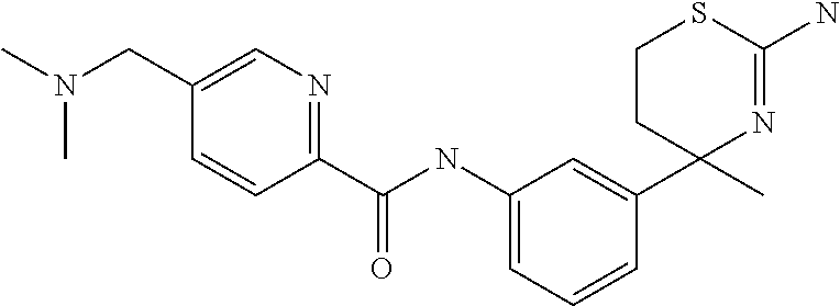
C1CSC(N)=NC1(C)C1=CC(NC(C2=NC=C(CN(C)C)C=C2)=O)=CC=C1
